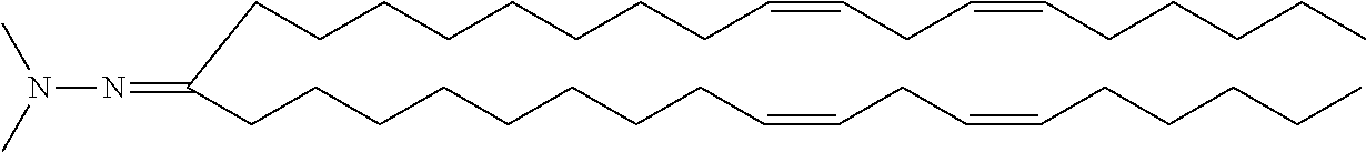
CCCCCC=CCC=CCCCCCCCCC(CCCCCCCCC=CCC=CCCCCC)=NN(C)C
